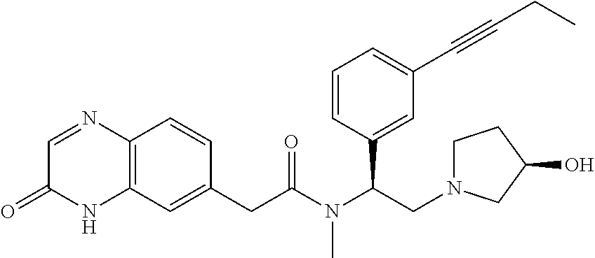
C12=C(C=CC(CC(=O)N(C(C3=CC(C#CCC)=CC=C3)CN3CCC(O)C3)C)=C1)N=CC(=O)N2
